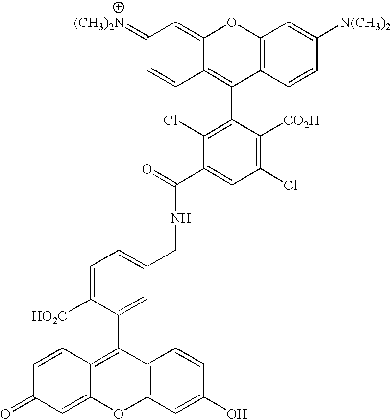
C12=C(C=CC([N(CH3)2])=C1)C(C1=C(Cl)C(C(=O)NCC3=CC=C([HO2C])C(C4=C5C(=CC(=O)C=C5)OC5=C4C=CC(O)=C5)=C3)=CC(Cl)=C1[CO2H])=C1C(=CC(=[(CH3)2N])C=C1)O2
